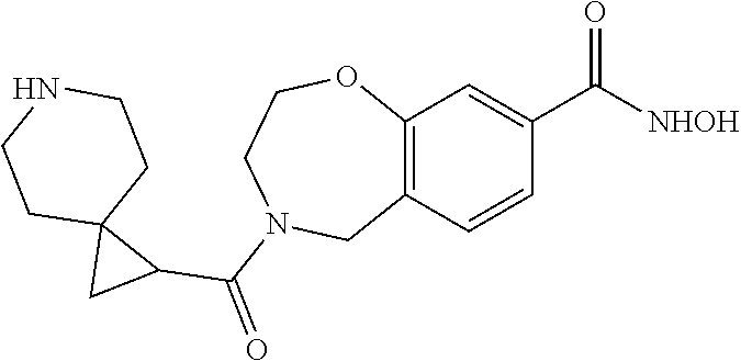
C12=C(C=CC(C([NHOH])=O)=C1)CN(C(=O)C1C3(C1)CCNCC3)CCO2
